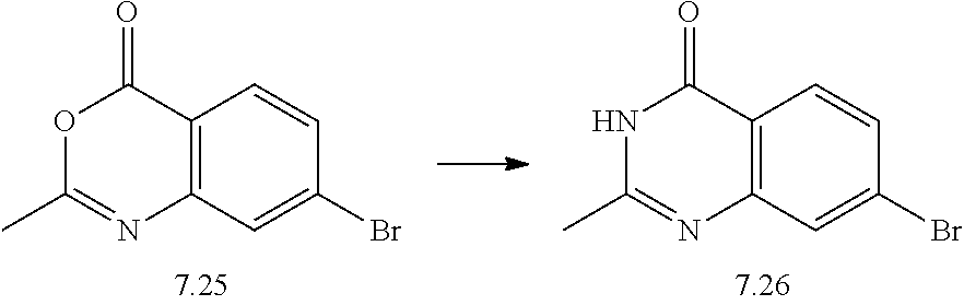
C12=C(C=C(Br)C=C1)N=C(C)OC2=O.C12=C(C=C(Br)C=C1)N=C(C)NC2=O
